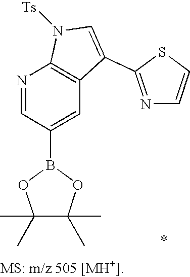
B1(C2=CC3=C(N=C2)N([Ts])C=C3C2=NC=CS2)OC(C)(C)C(C)(C)O1
